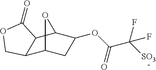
C12C3CC(OC(=O)C(F)([SO3])F)C(C1C(=O)OC2)O3
